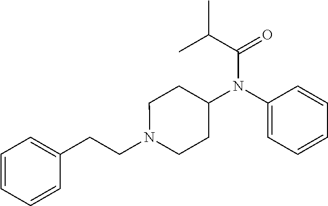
N1(CCC2=CC=CC=C2)CCC(N(C2=CC=CC=C2)C(=O)C(C)C)CC1
